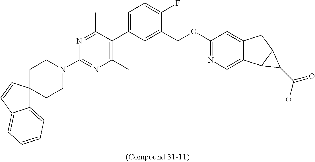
C1(C)=C(C2=CC=C(F)C(COC3=NC=C4C(=C3)CC3C4C3C(=O)O)=C2)C(C)=NC(N2CCC3(CC2)C2=CC=CC=C2C=C3)=N1
